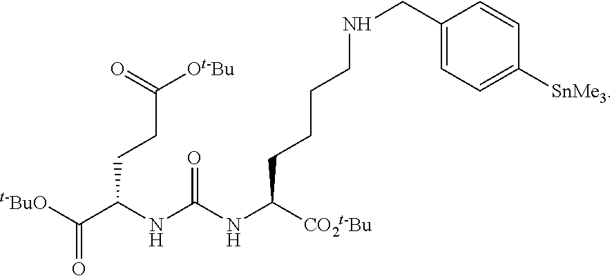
[t-BuO]C(C(NC(NC([CO2t-Bu])CCCCNCC1=CC=C([SnMe3])C=C1)=O)CCC([Ot-Bu])=O)=O
